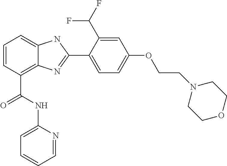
C1=CC(C(NC2=CC=CC=N2)=O)=C2C(=C1)NC(C1=CC=C(OCCN3CCOCC3)C=C1C(F)F)=N2
